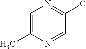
C1=C(C)N=CC(C)=N1
